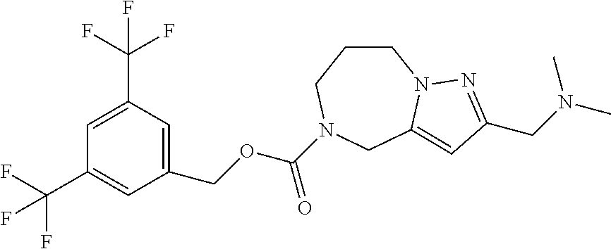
C1CCN(C(OCC2=CC(C(F)(F)F)=CC(C(F)(F)F)=C2)=O)CC2=CC(CN(C)C)=NN12
